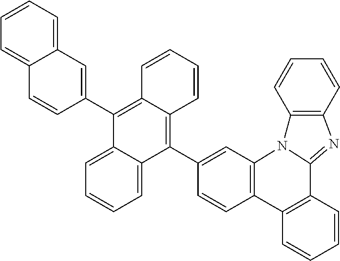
C1=CC2=C(C=C1C1=C3C(=C(C4=CC5=CC=CC=C5C=C4)C4=CC=CC=C14)C=CC=C3)N1C(=NC3=C1C=CC=C3)C1=C2C=CC=C1
